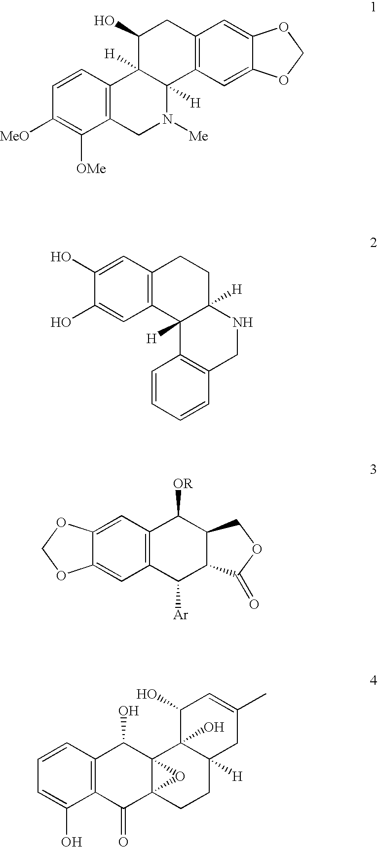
C12=C(C=CC([MeO])=C1[OMe])C1([H])C([H])(N([Me])C2)C2=C(CC1O)C=C1C(=C2)OCO1.C12=C(C=C(O)C(O)=C1)CCC1([H])C2([H])C2=C(CN1)C=CC=C2.C12=C(C=C3C(=C1)OCO3)C([OR])C1C(C2[Ar])C(=O)OC1.C12=C(C=CC=C1O)C(O)C13C(C2=O)(CCC2([H])C1(O)C(O)C=C(C)C2)O3
